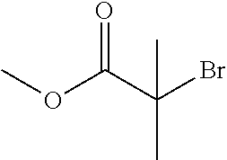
O(C(C(Br)(C)C)=O)C
